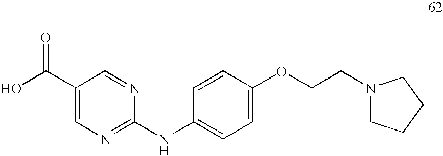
C1(C(O)=O)=CN=C(NC2=CC=C(OCCN3CCCC3)C=C2)N=C1
